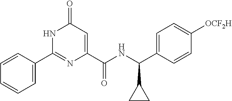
N1C(C2=CC=CC=C2)=NC(C(NC(C2=CC=C([OCF2H])C=C2)C2CC2)=O)=CC1=O
